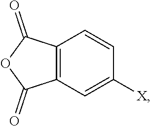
C12=C(C=C([X])C=C1)C(=O)OC2=O
